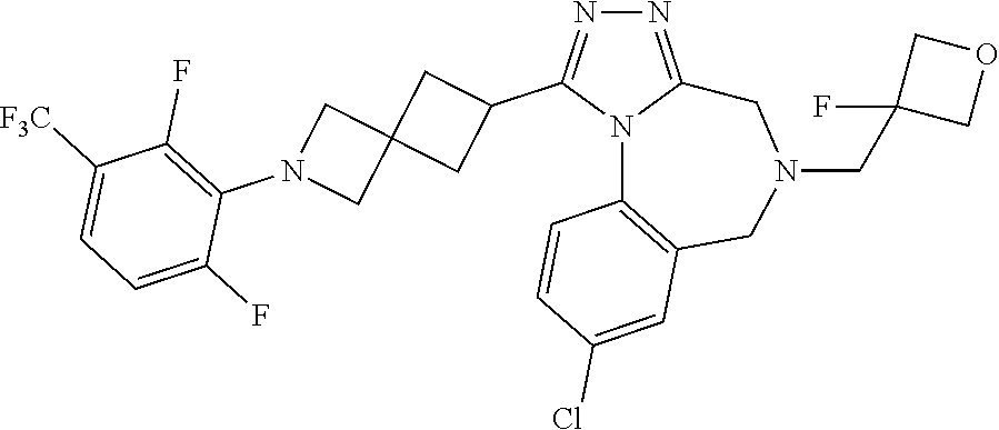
N1=C2N(C(C3CC4(C3)CN(C3=C(F)C([F3C])=CC=C3F)C4)=N1)C1=C(CN(CC3(F)COC3)C2)C=C(Cl)C=C1
